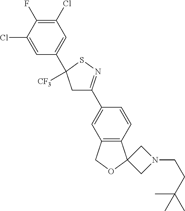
C1(Cl)=C(F)C(Cl)=CC(C2([CF3])CC(C3=CC4=C(C=C3)C3(OC4)CN(CCC(C)(C)C)C3)=NS2)=C1
